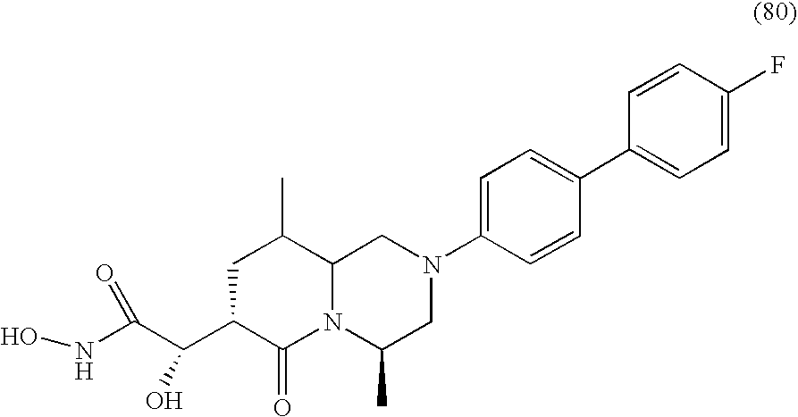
ONC(C(C1C(=O)N2C(C)CN(C3=CC=C(C4=CC=C(F)C=C4)C=C3)CC2C(C)C1)O)=O
